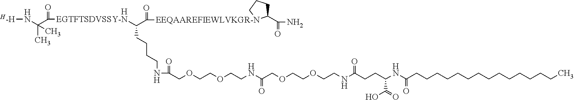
[H-H]NC(C(=O)[EGTFTSDVSSY-N]C(CCCCNC(=O)COCCOCCNC(COCCOCCNC(CCC(NC(CCCCCCCCCCCCCCC)=O)C(=O)O)=O)=O)C(=O)[EEQAAREFIEWLVKGR-N]1C(C(=O)N)CCC1)(C)C.[H]
